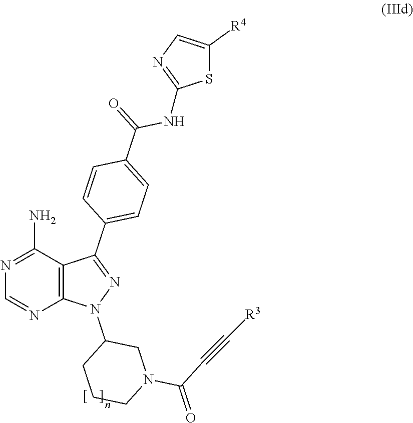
C12=C(C(N)=NC=N1)C(C1=CC=C(C(=O)NC3=NC=C([R4])S3)C=C1)=NN2C1CCCN(C(C#C[R3])=O)C1
